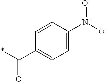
C1=C([N+]([O-])=O)C=CC(C(*)=O)=C1
